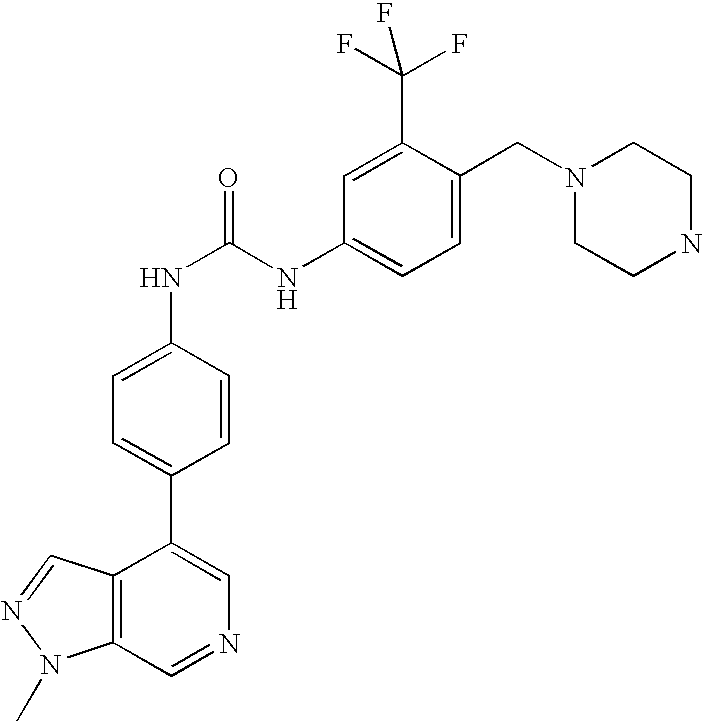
C12=C(C=NC=C1C1=CC=C(NC(=O)NC3=CC=C(CN4CCNCC4)C(C(F)(F)F)=C3)C=C1)N(C)N=C2
